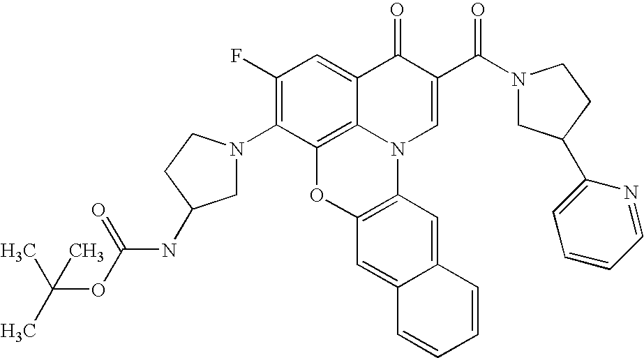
C1(F)=C(N2CC(NC(OC(C)(C)C)=O)CC2)C2=C3C(=C1)C(=O)C(C(N1CC(C4=CC=CC=N4)CC1)=O)=CN3C1=C(O2)C=C2C(=C1)C=CC=C2
